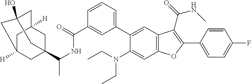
C1=CC=C(C2=CC3=C(C=C2N(CC)CC)OC(C2=CC=C(F)C=C2)=C3C(=O)NC)C=C1C(=O)NC(C12CC3([H])CC([H])(C1)CC(O)(C3)C2)C
